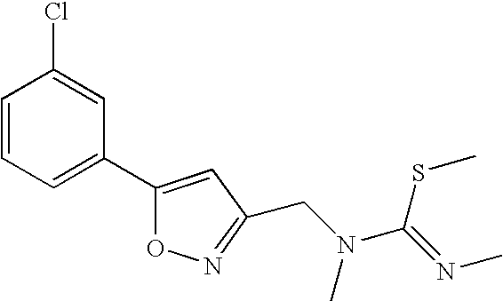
C1=CC=C(C2=CC(CN(C(=NC)SC)C)=NO2)C=C1Cl
